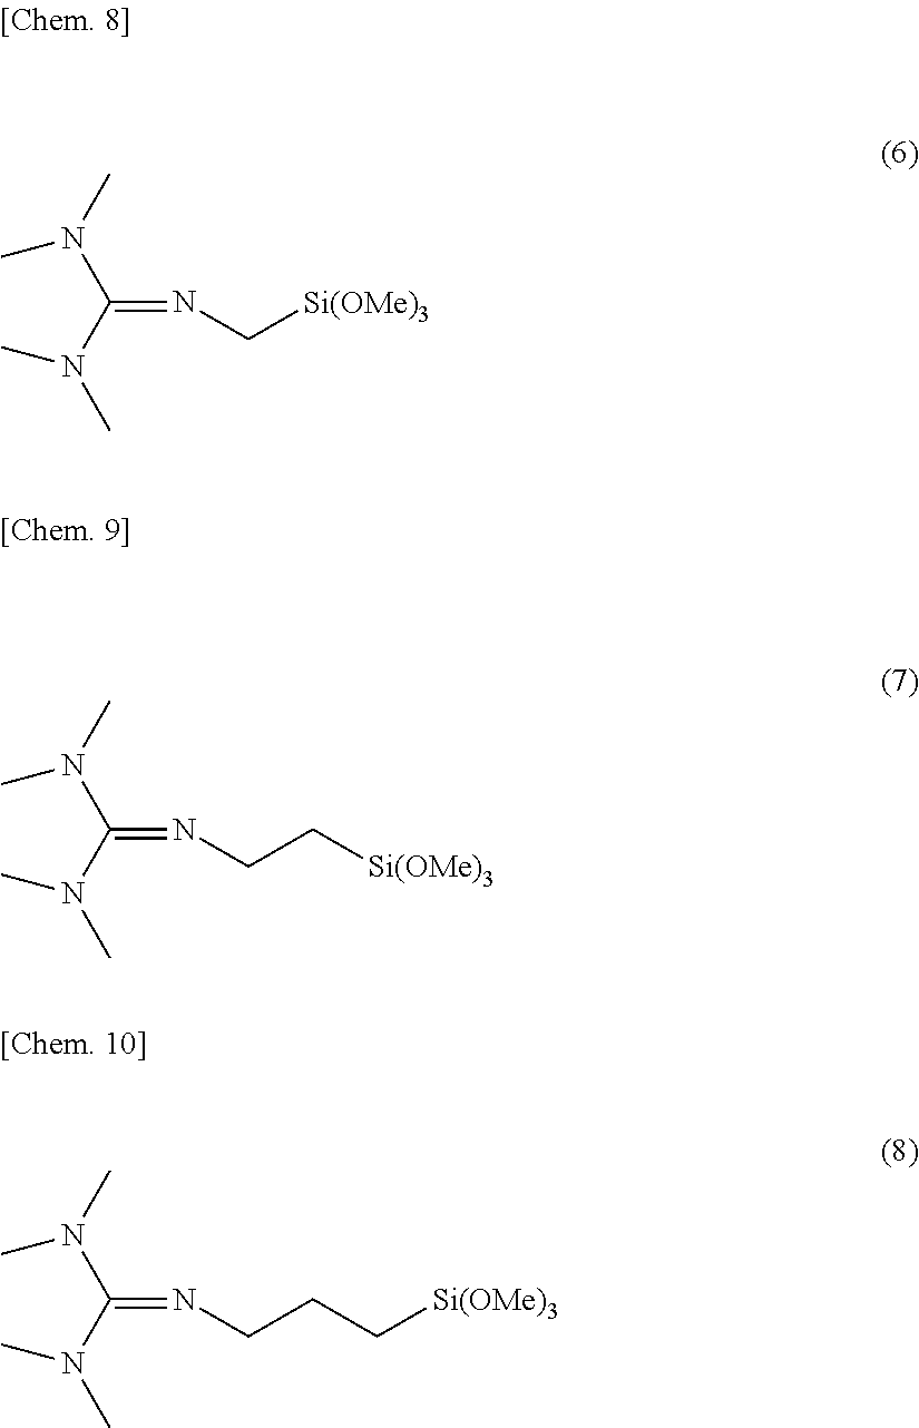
C(=NC[Si(OMe)3])(N(C)C)N(C)C.C(=NCC[Si(OMe)3])(N(C)C)N(C)C.C(=NCCC[Si(OMe)3])(N(C)C)N(C)C
